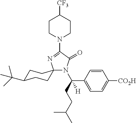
N1(C2=NC3(N(C(CCC(C)C)(C4=CC=C([CO2H])C=C4)[H])C2=O)CCC(C(C)(C)C)CC3)CCC([CF3])CC1
